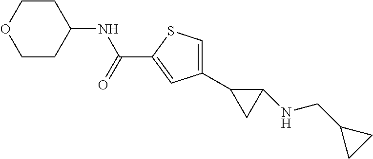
C1(C2CC2NCC2CC2)=CSC(C(NC2CCOCC2)=O)=C1
